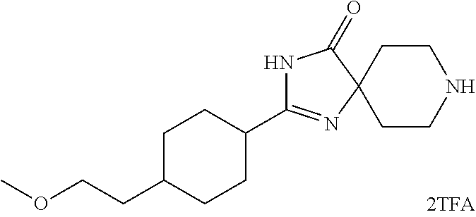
N1C(C2CCC(CCOC)CC2)=NC2(C1=O)CCNCC2
